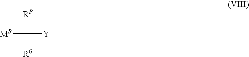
[MB]C([RP])([Y])[R6]
